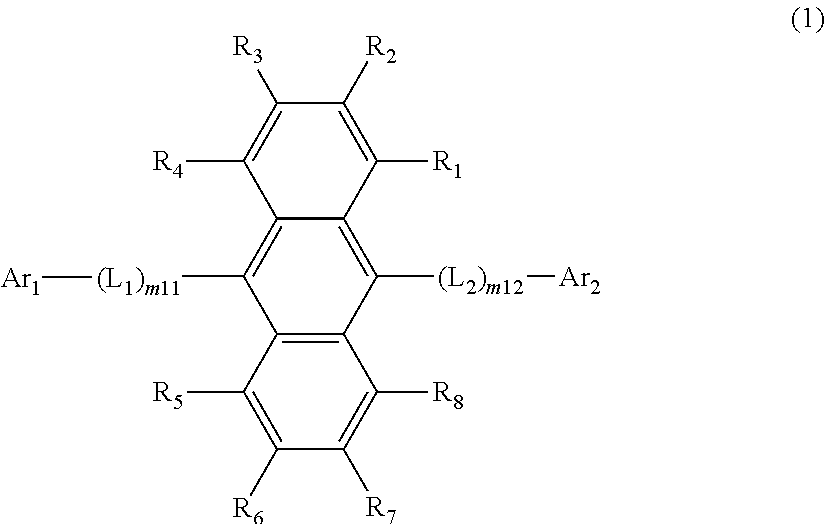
C12=C(C([R5])=C([R6])C([R7])=C1[R8])C([(L1)m11][Ar1])=C1C(=C2[(L2)m12][Ar2])C([R1])=C([R2])C([R3])=C1[R4]
